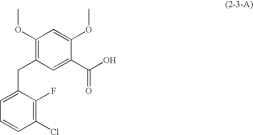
C1(Cl)=C(F)C(CC2=C(OC)C=C(OC)C(C(O)=O)=C2)=CC=C1
